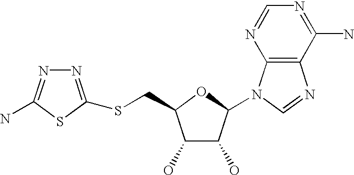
C1(O)C(O)C(N2C3=C(N=C2)C(N)=NC=N3)OC1CSC1=NN=C(N)S1
